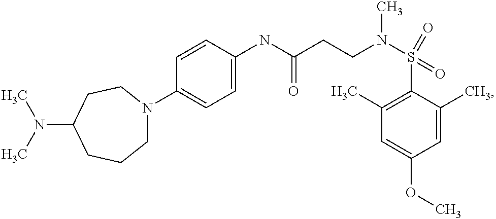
C1(NC(CCN(S(C2=C(C)C=C(OC)C=C2C)(=O)=O)C)=O)=CC=C(N2CCCC(N(C)C)CC2)C=C1
